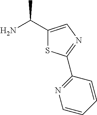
NC(C1=CN=C(C2=NC=CC=C2)S1)C
